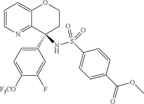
C1(C2(NS(C3=CC=C(C(=O)OC)C=C3)(=O)=O)CCOC3=CC=CN=C23)=CC=C([F3CO])C(F)=C1
